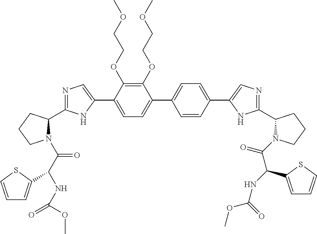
C1(OCCOC)=C(OCCOC)C(C2=CN=C(C3N(C(=O)C(NC(OC)=O)C4=CC=CS4)CCC3)N2)=CC=C1C1=CC=C(C2=CN=C(C3N(C(=O)C(NC(OC)=O)C4=CC=CS4)CCC3)N2)C=C1
